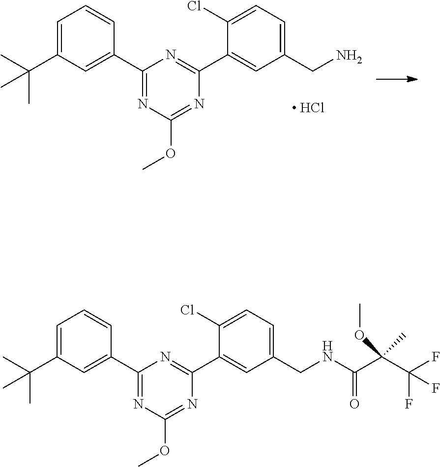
C1=C(C(C)(C)C)C=C(C2=NC(OC)=NC(C3=CC(CN)=CC=C3Cl)=N2)C=C1.[ HCl].C1=C(C(C)(C)C)C=C(C2=NC(OC)=NC(C3=CC(CNC(C(OC)(C)C(F)(F)F)=O)=CC=C3Cl)=N2)C=C1
